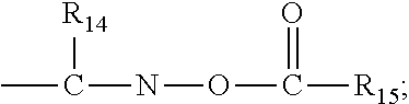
CC(NOC([R15])=O)[R14]
